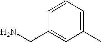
C1(CN)=CC(C)=CC=C1
